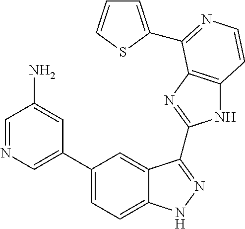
C1(C2=CN=CC(N)=C2)=CC=C2C(=C1)C(C1=NC3=C(N1)C=CN=C3C1=CC=CS1)=NN2
